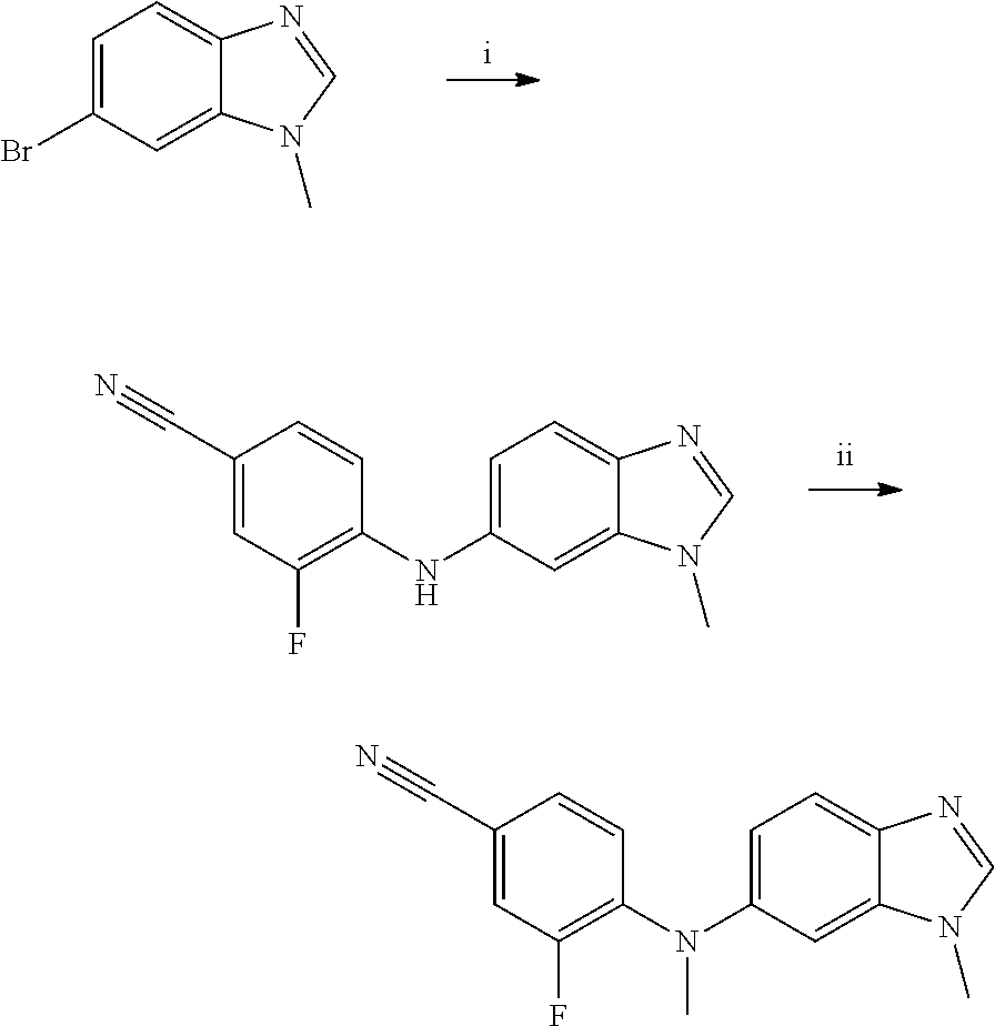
BrC1=CC=C2C(=C1)N(C)C=N2.C1(C#N)=CC(F)=C(N(C2=CC=C3C(=C2)N(C)C=N3)C)C=C1.C1(C#N)=CC(F)=C(NC2=CC=C3C(=C2)N(C)C=N3)C=C1
